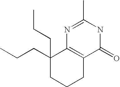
C12=C(CCCC1(CCC)CCC)C(=O)NC(C)=N2
